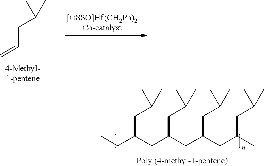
C(C(CC(CC(C)CC(C)C)CC(C)C)CC(C)C)C(CC)CC(C)C.C=CCC(C)C
